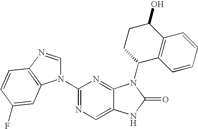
C12=CN=C(N3C=NC4=C3C=C(F)C=C4)N=C1N(C1C3=C(C(O)CC1)C=CC=C3)C(=O)N2
